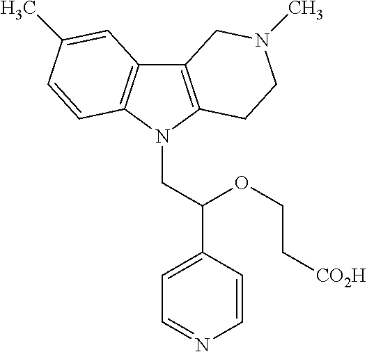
C12=C(N(CC(C3=CC=NC=C3)OCC[CO2H])C3=C1C=C(C)C=C3)CCN(C)C2
